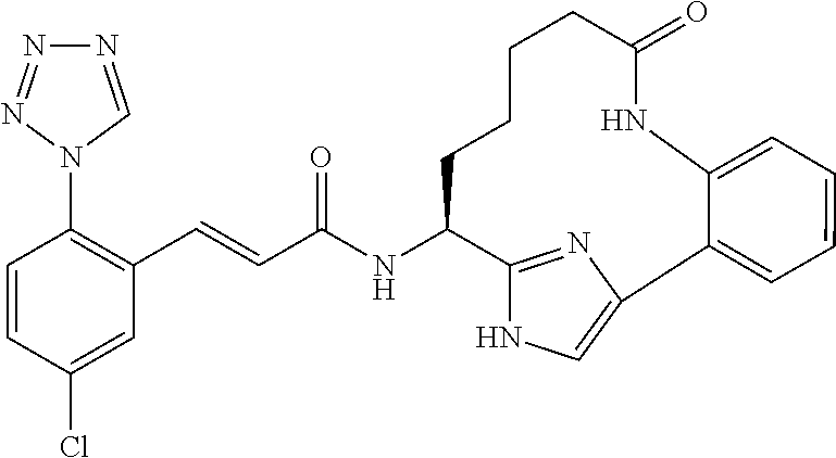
C1=CC(Cl)=CC(C=CC(NC2C3=NC(=CN3)C3=CC=CC=C3NC(=O)CCCC2)=O)=C1N1C=NN=N1
